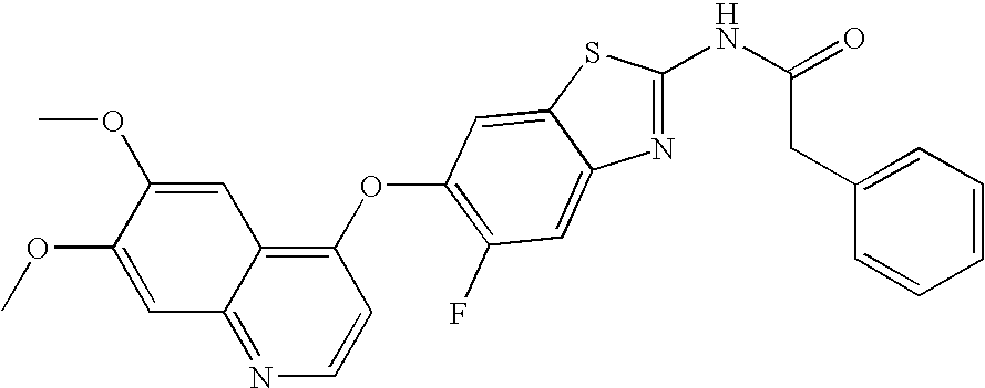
C1(OC2=C(F)C=C3N=C(NC(=O)CC4=CC=CC=C4)SC3=C2)=C2C(=NC=C1)C=C(OC)C(OC)=C2
